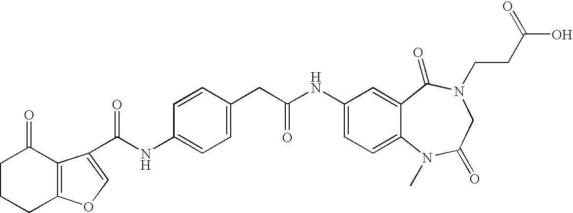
C(NC1=CC=C(CC(NC2=CC=C3C(=C2)C(=O)N(CCC(O)=O)CC(=O)N3C)=O)C=C1)(=O)C1=COC2=C1C(=O)CCC2
